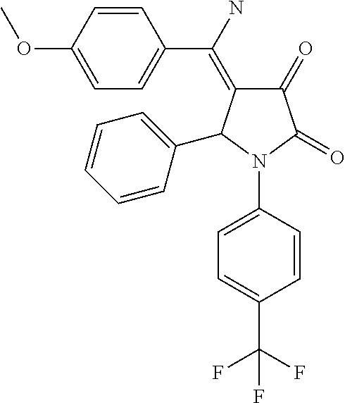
NC(=C1C(=O)C(=O)N(C2=CC=C(C(F)(F)F)C=C2)C1C1=CC=CC=C1)C1=CC=C(OC)C=C1
